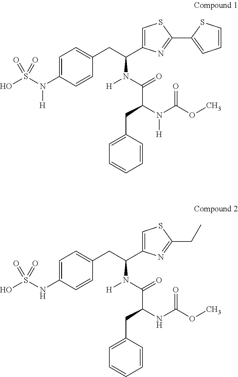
C1=C(N(S(O)(=O)=O)[H])C=CC(CC(C2=CSC(C3=CC=CS3)=N2)N([H])C(=O)C(CC2=CC=CC=C2)N(C(OC)=O)[H])=C1.C1=C(NS(O)(=O)=O)C=CC(CC(C2=CSC(CC)=N2)N([H])C(=O)C(CC2=CC=CC=C2)NC(OC)=O)=C1
